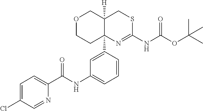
O1CCC2(C3=CC(NC(C4=CC=C(Cl)C=N4)=O)=CC=C3)C([H])(C1)CSC(NC(OC(C)(C)C)=O)=N2
